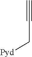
C#CC[Pyd]
